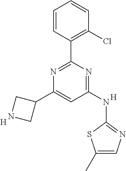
C1(C2=NC(C3CNC3)=CC(NC3=NC=C(C)S3)=N2)=C(Cl)C=CC=C1.[H].[H]
